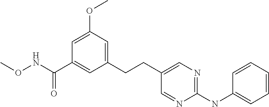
C1(CCC2=CN=C(NC3=CC=CC=C3)N=C2)=CC(OC)=CC(C(NOC)=O)=C1
